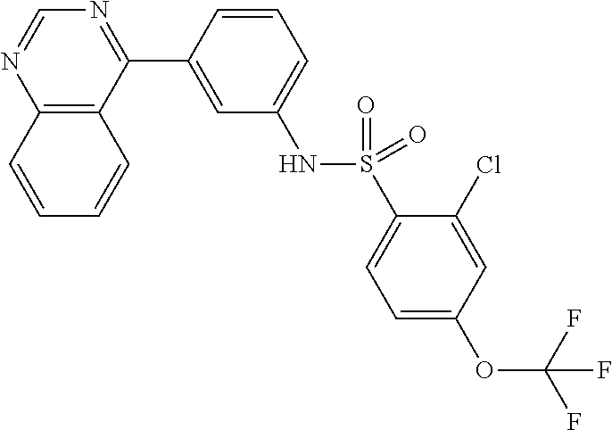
C12=C(C(C3=CC(NS(C4=CC=C(OC(F)(F)F)C=C4Cl)(=O)=O)=CC=C3)=NC=N1)C=CC=C2
